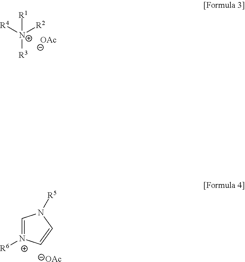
[N+]([R3])([R4])([R2])[R1].[OAc].C1=[N+]([R6])C=CN1[R5].[OAc]
